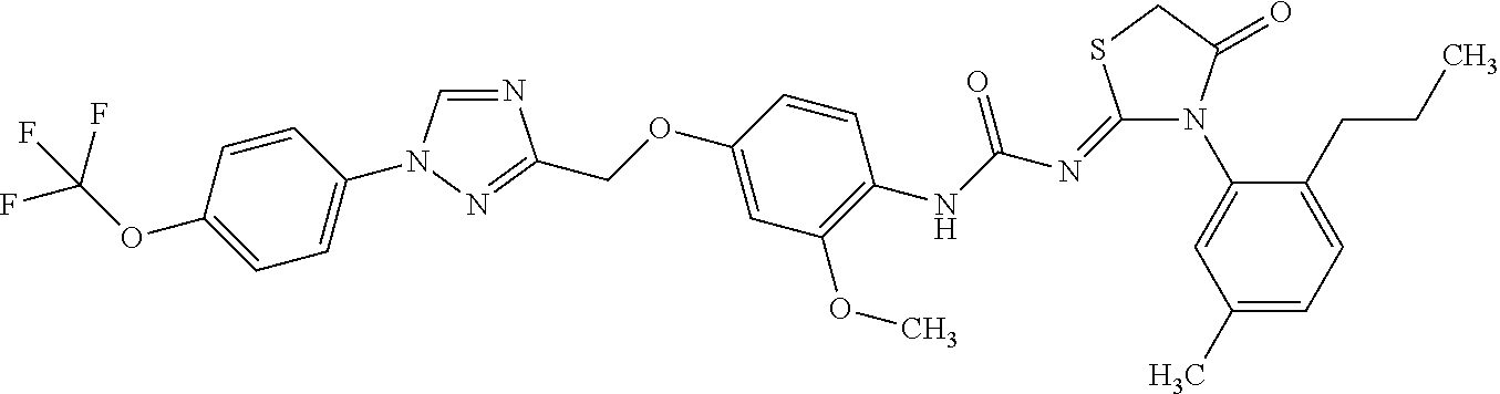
N1=CN(C2=CC=C(OC(F)(F)F)C=C2)N=C1COC1=CC(OC)=C(NC(N=C2N(C3=CC(C)=CC=C3CCC)C(=O)CS2)=O)C=C1
